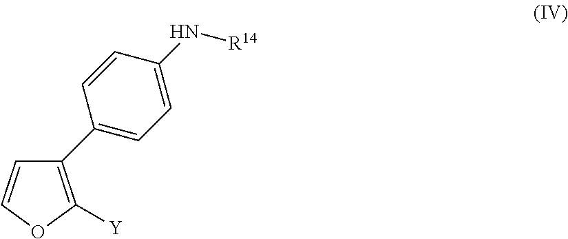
C1(C2=CC=C(N[R14])C=C2)=C([Y])OC=C1
